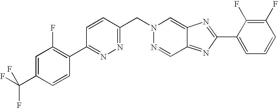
C1=CC(CN2N=CC3=NC(C4=CC=CC(F)=C4F)=NC3=C2)=NN=C1C1=C(F)C=C(C(F)(F)F)C=C1
